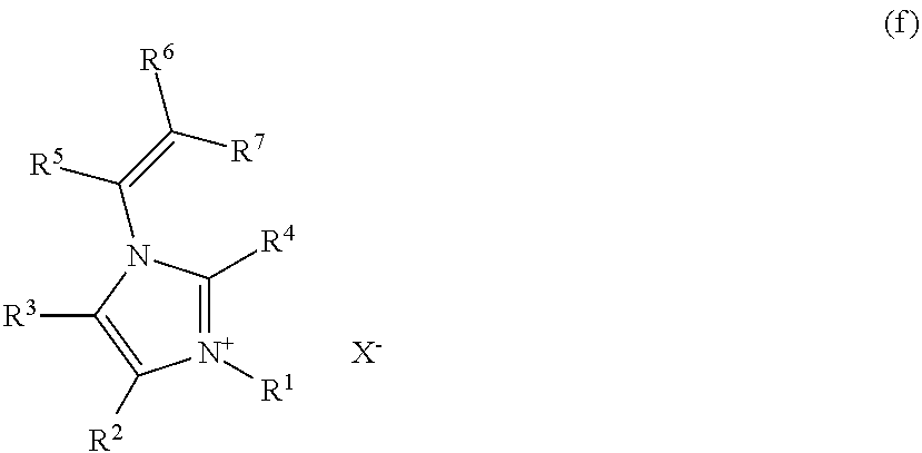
[N+]1([R1])=C([R4])N(C(=C([R7])[R6])[R5])C([R3])=C1[R2].[X-]
